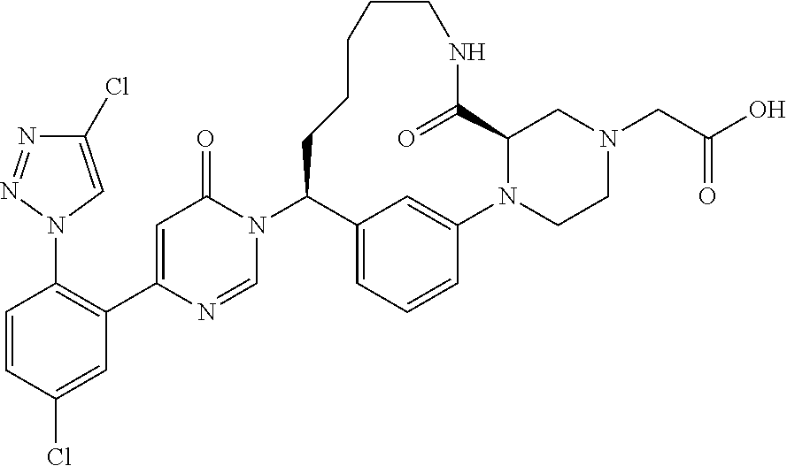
N1(C2C3=CC=CC(=C3)N3CCN(CC(O)=O)CC3C(=O)NCCCCC2)C(=O)C=C(C2=C(N3C=C(Cl)N=N3)C=CC(Cl)=C2)N=C1
